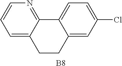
C1=C2C(=NC=C1)C1=CC=C(Cl)C=C1CC2.[B8]
